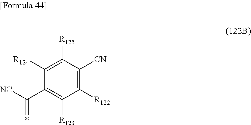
C1([R124])=C([R125])C([CN])=C([R122])C([R123])=C1C([NC])=*
